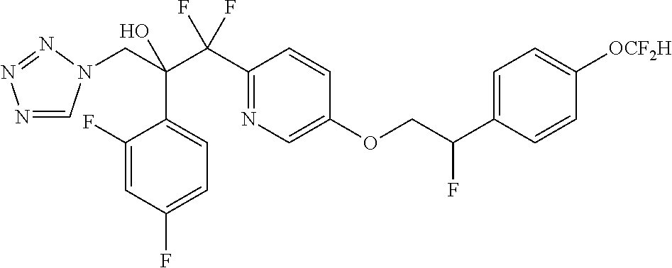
N1=CN(CC(C(C2=NC=C(OCC(C3=CC=C([OCF2H])C=C3)F)C=C2)(F)F)(O)C2=CC=C(F)C=C2F)N=N1
